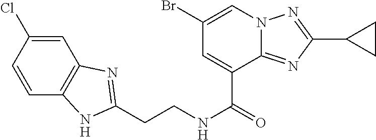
C1=C(Cl)C=CC2=C1N=C(CCNC(=O)C1=CC(Br)=CN3C1=NC(C1CC1)=N3)N2
